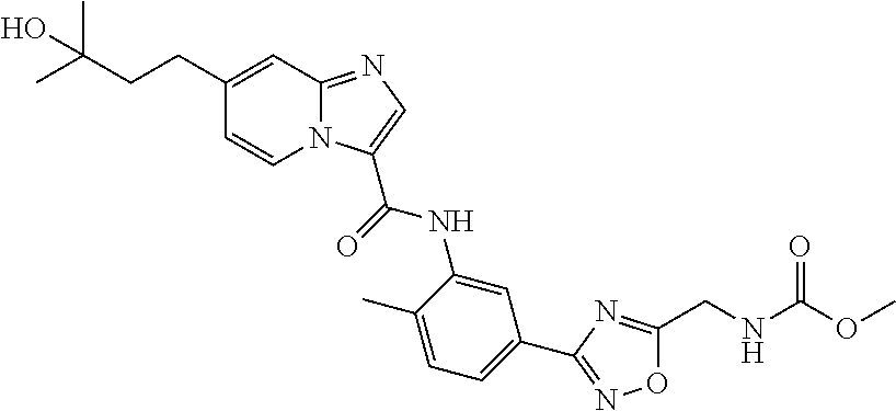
N12C(=NC=C1C(=O)NC1=CC(C3=NOC(CNC(OC)=O)=N3)=CC=C1C)C=C(CCC(C)(C)O)C=C2
